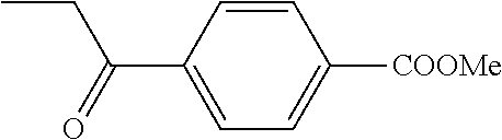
C1=C(C(CC)=O)C=CC([COOMe])=C1
